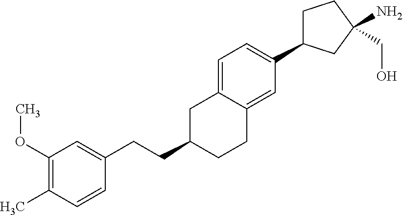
C1(OC)=C(C)C=CC(CCC2CCC3=CC(C4CCC(N)(CO)C4)=CC=C3C2)=C1
